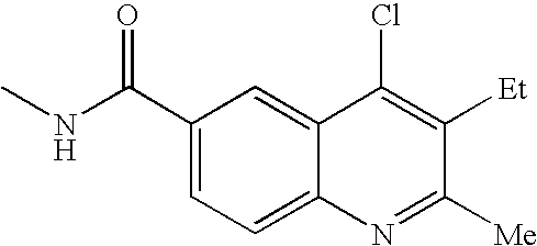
C12=CC(C(NC)=O)=CC=C1N=C([Me])C([Et])=C2Cl
